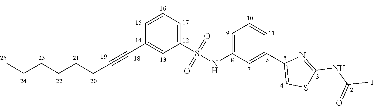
C1=CC=C(S(=O)(=O)NC2=CC=CC(C3=CSC(NC(C)=O)=N3)=C2)C=C1C#CCCCCCC
